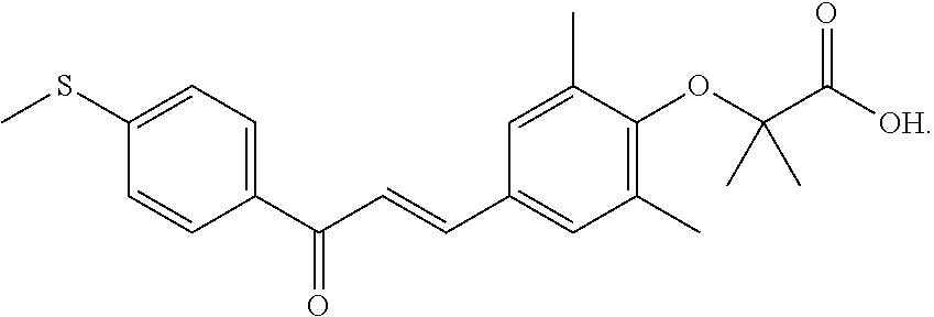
C1(SC)=CC=C(C(C=CC2=CC(C)=C(OC(C([OH])=O)(C)C)C(C)=C2)=O)C=C1
